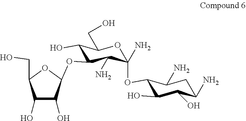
C1C(N)C(O)C(O)C(OC2(N)OC(CO)C(O)C(OC3C(O)C(O)C(CO)O3)C2N)C1N
